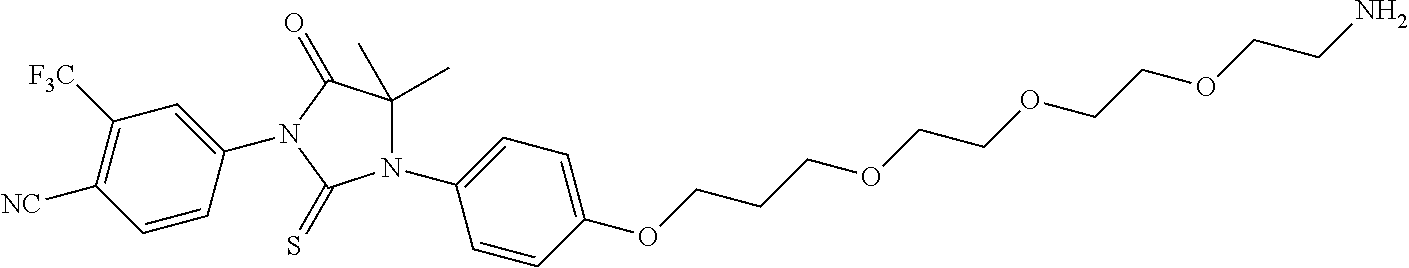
N1(C2=CC=C(OCCCOCCOCCOCCN)C=C2)C(C)(C)C(=O)N(C2=CC([F3C])=C([NC])C=C2)C1=S
